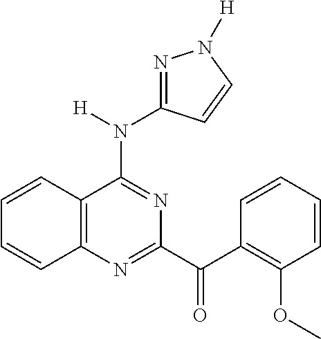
C1=CC2=C(C=C1)N=C(C(C1=C(OC)C=CC=C1)=O)N=C2N([H])C1=NN([H])C=C1
